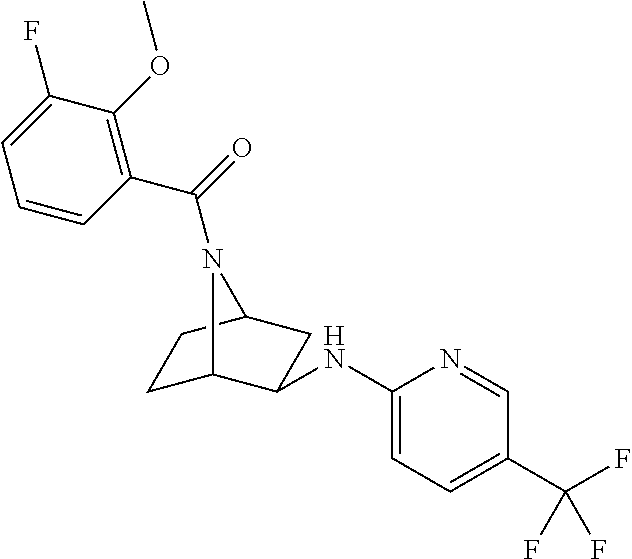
C1C2C(NC3=CC=C(C(F)(F)F)C=N3)CC(C1)N2C(=O)C1=C(OC)C(F)=CC=C1
